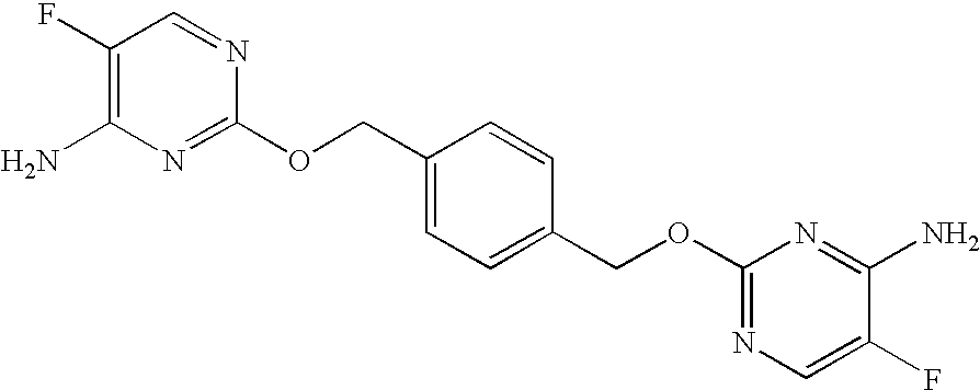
C1(F)=C(N)N=C(OCC2=CC=C(COC3=NC=C(F)C(N)=N3)C=C2)N=C1
